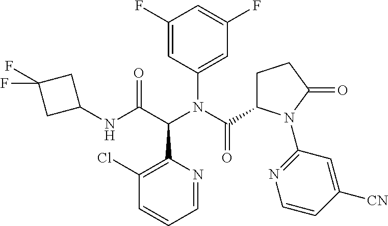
C1(Cl)=C(C(C(NC2CC(F)(F)C2)=O)N(C(C2CCC(=O)N2C2=NC=CC([CN])=C2)=O)C2=CC(F)=CC(F)=C2)N=CC=C1
